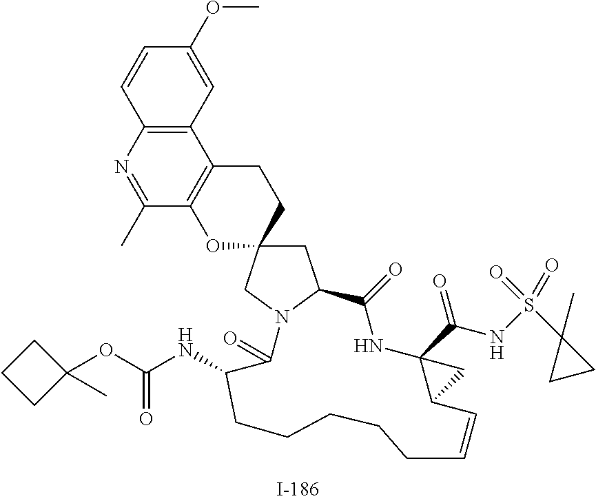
C1=CC2=C(C=C1OC)C1=C(C(C)=N2)OC2(CC1)CC1N(C2)C(=O)C(NC(=O)OC2(C)CCC2)CCCCCC=CC2C(C(NS(C3(C)CC3)(=O)=O)=O)(NC1=O)C2
